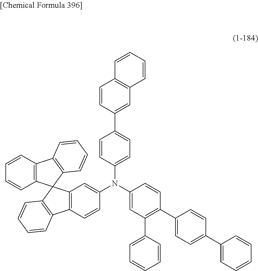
C12=C(C=CC=C1)C1=C(C=CC=C1)C21C2=C(C=CC(N(C3=CC(C4=CC=CC=C4)=C(C4=CC=C(C5=CC=CC=C5)C=C4)C=C3)C3=CC=C(C4=CC5=C(C=C4)C=CC=C5)C=C3)=C2)C2=C1C=CC=C2
